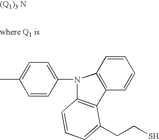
C1=CC(N2C3=C(C4=C2C=CC=C4)C(CCS)=CC=C3)=CC=C1C
